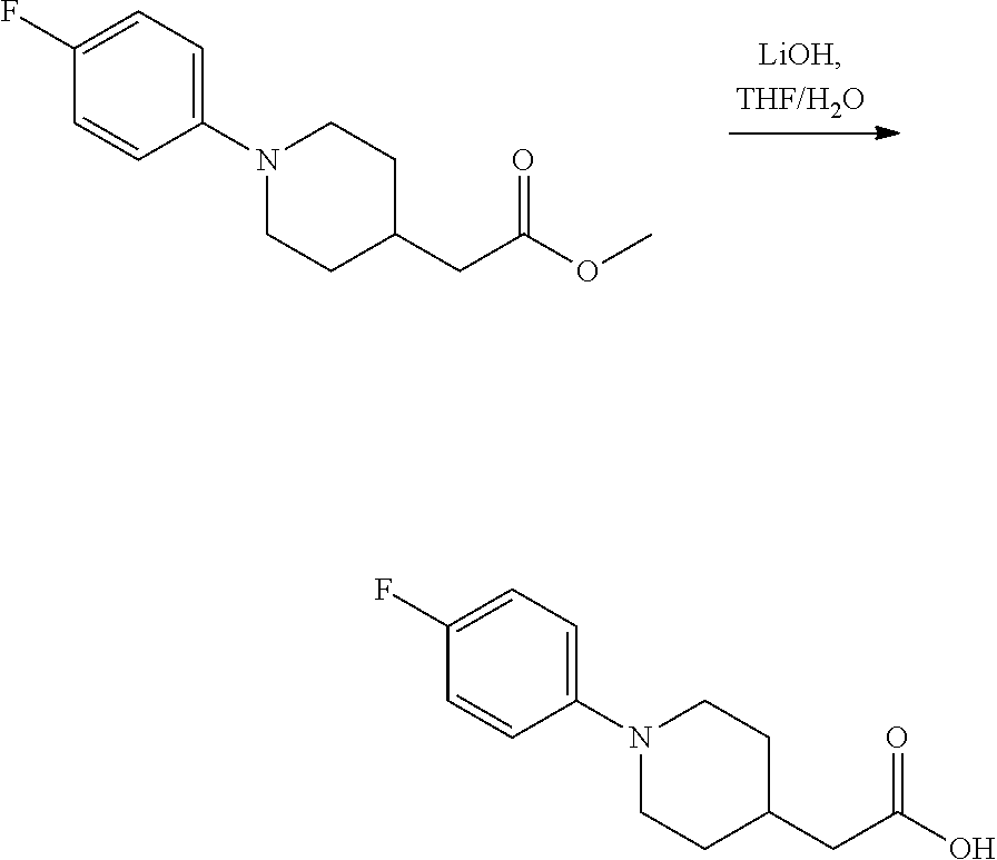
COC(CC1CCN(C2=CC=C(F)C=C2)CC1)=O.OC(CC1CCN(C2=CC=C(F)C=C2)CC1)=O
